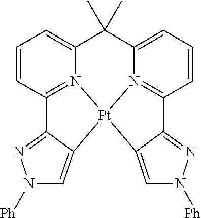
C12=NN([Ph])C=C1[Pt]13N4=C2C=CC=C4C(C)(C)C2=CC=CC(=N12)C1=NN([Ph])C=C31
